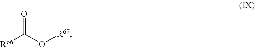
O=C(O[R67])[R66]
